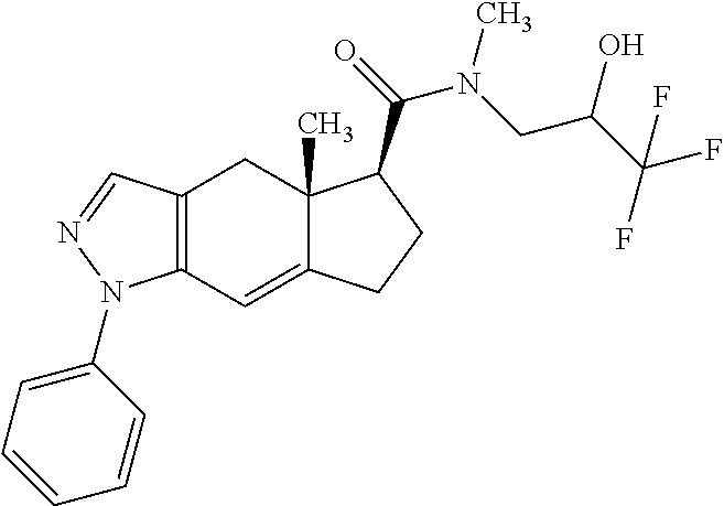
C12=C(C=C3C(C)(C1)C(C(=O)N(CC(C(F)(F)F)O)C)CC3)N(C1=CC=CC=C1)N=C2
